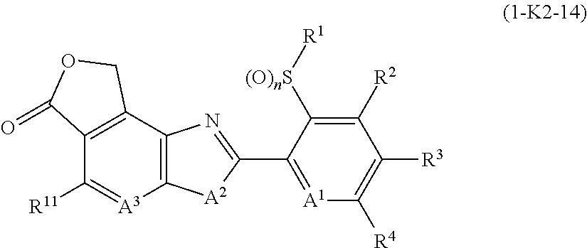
C12=C(C3=C([A3]=C1[R11])[A2]C(C1=[A1]C([R4])=C([R3])C([R2])=C1[(O)nS][R1])=N3)COC2=O
